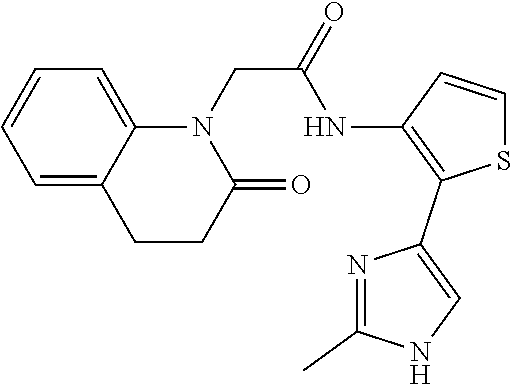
N1(CC(=O)NC2=C(C3=CNC(C)=N3)SC=C2)C2=CC=CC=C2CCC1=O
